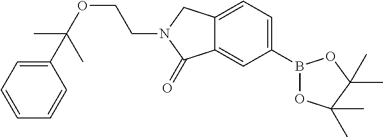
C1(C(OCCN2C(=O)C3=CC(B4OC(C)(C)C(C)(C)O4)=CC=C3C2)(C)C)=CC=CC=C1
